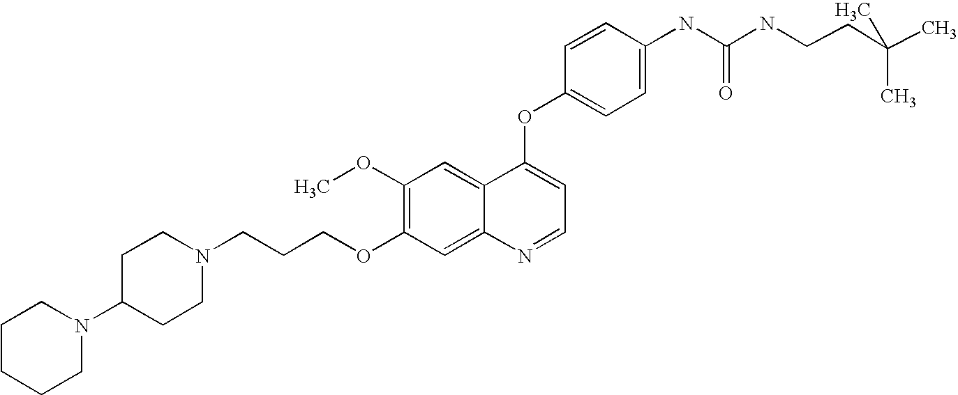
C1=CC(OC2=CC=NC3=CC(OCCCN4CCC(N5CCCCC5)CC4)=C(OC)C=C23)=CC=C1NC(=O)NCCC(C)(C)C
